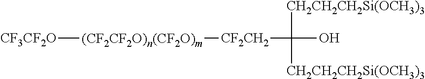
[CF3CF2O][(CF2CF2O)n(CF2O)m][CF2CH2]C([CH2CH2CH2Si(OCH3)3])([CH2CH2CH2Si(OCH3)3])O
